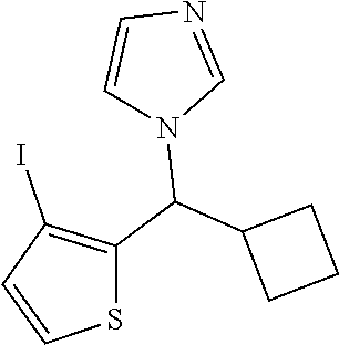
N1=CN(C(C2=C(I)C=CS2)C2CCC2)C=C1
